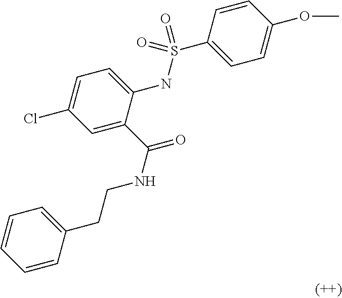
C1=CC=CC(CCNC(=O)C2=CC(Cl)=CC=C2NS(=O)(C2=CC=C(OC)C=C2)=O)=C1
